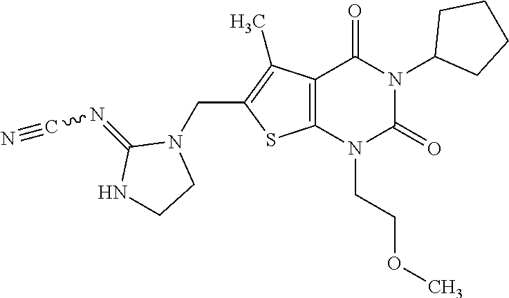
C12=C(N(CCOC)C(=O)N(C3CCCC3)C1=O)SC(CN1C(=NC#N)NCC1)=C2C
